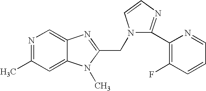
N1=C(C)C=C2C(=C1)N=C(CN1C(C3=C(F)C=CC=N3)=NC=C1)N2C
